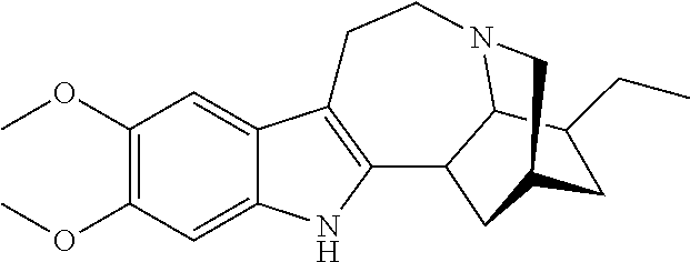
C1(OC)=C(OC)C=C2C(=C1)C1=C(N2)C2C3N(CC1)CC(C2)CC3CC
